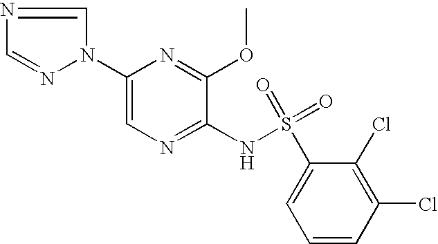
C1(N2C=NC=N2)=CN=C(NS(C2=CC=CC(Cl)=C2Cl)(=O)=O)C(OC)=N1
